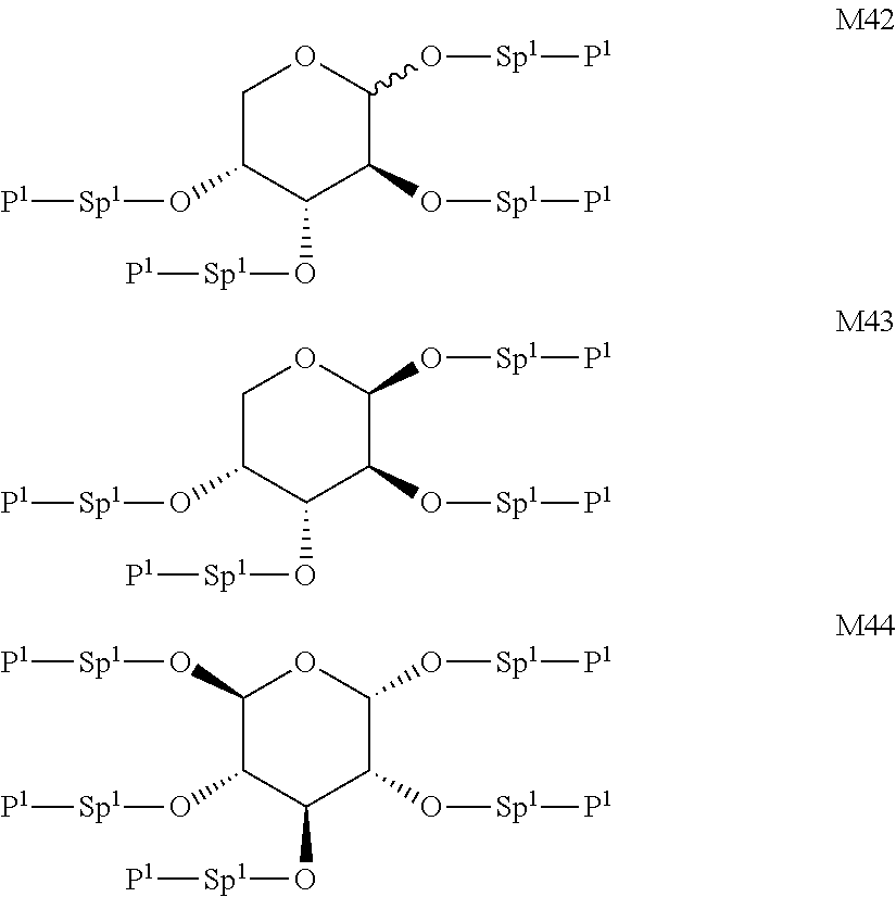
C1C(O[Sp1][P1])C(O[Sp1][P1])C(O[Sp1][P1])C(O[Sp1][P1])O1.C1C(O[Sp1][P1])C(O[Sp1][P1])C(O[Sp1][P1])C(O[Sp1][P1])O1.C1(O[Sp1][P1])C(O[Sp1][P1])C(O[Sp1][P1])C(O[Sp1][P1])C(O[Sp1][P1])O1
